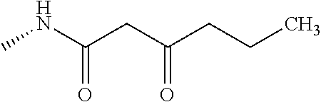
CNC(CC(CCC)=O)=O
